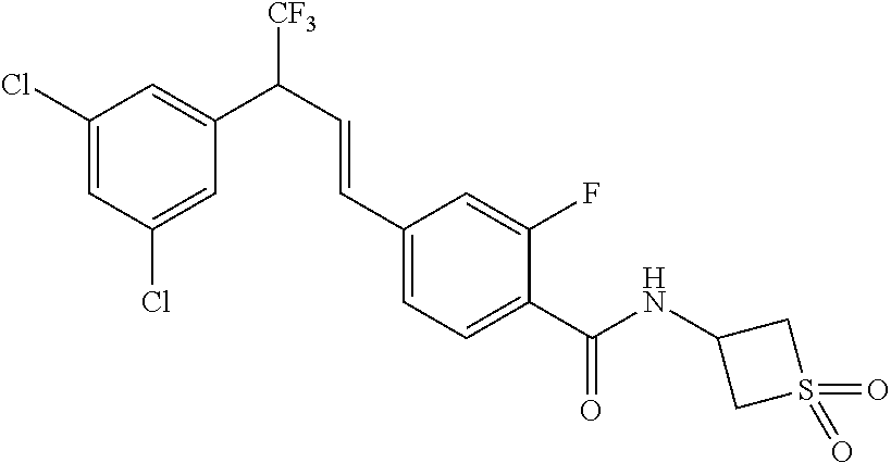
C1(Cl)=CC(Cl)=CC(C([CF3])C=CC2=CC=C(C(NC3CS(=O)(=O)C3)=O)C(F)=C2)=C1
